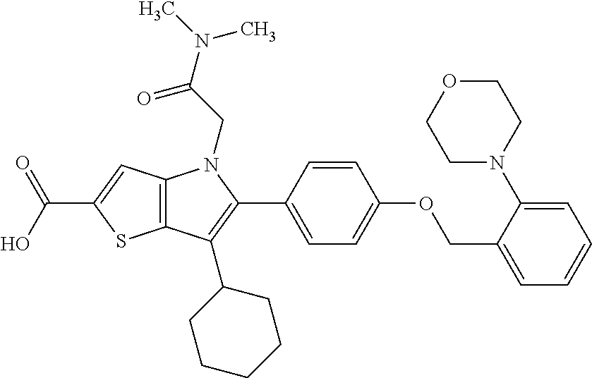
C12=C(C=C(C(O)=O)S1)N(CC(N(C)C)=O)C(C1=CC=C(OCC3=CC=CC=C3N3CCOCC3)C=C1)=C2C1CCCCC1
